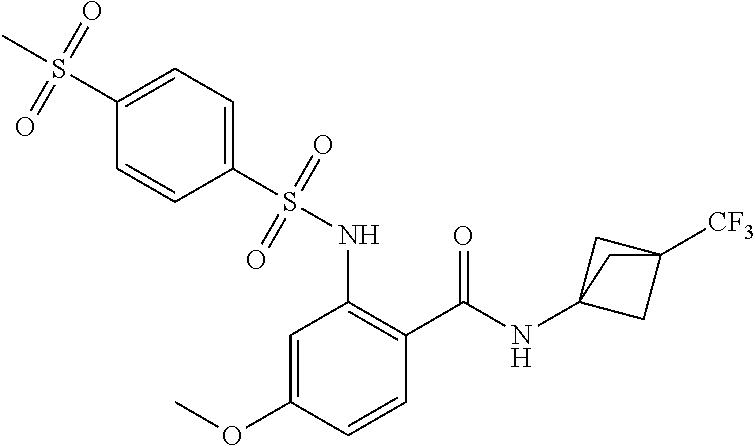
C1=C(OC)C=CC(C(=O)NC23CC([CF3])(C2)C3)=C1NS(C1=CC=C(S(C)(=O)=O)C=C1)(=O)=O
